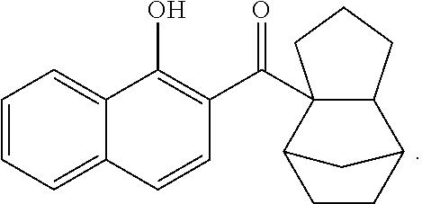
C1=CC=C2C(=C1)C(O)=C(C(=O)C13C4CCC(C1CCC3)C4)C=C2
